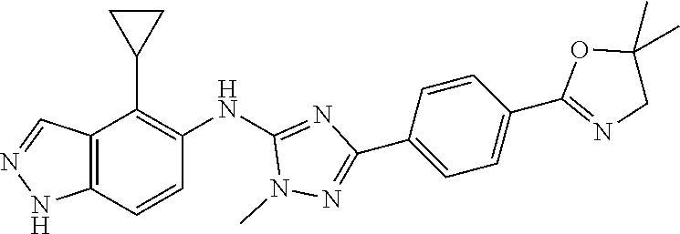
C12=C(C=CC(NC3=NC(C4=CC=C(C5=NCC(C)(C)O5)C=C4)=NN3C)=C1C1CC1)NN=C2
